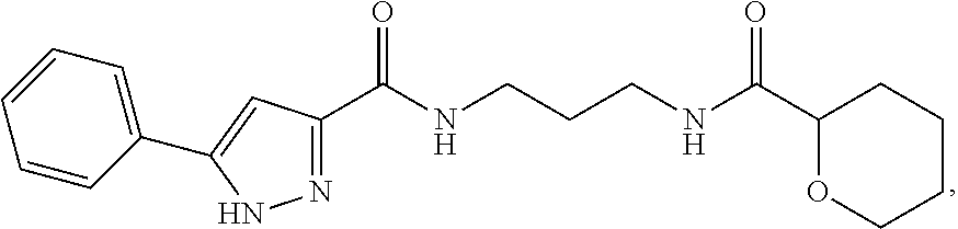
N(CCCNC(C1=NNC(C2=CC=CC=C2)=C1)=O)C(C1OCCCC1)=O
